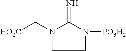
[HO2C]CN1C(=N)N([PO3H2])CC1
